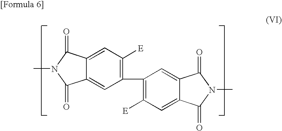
C1(C2=C([E])C=C3C(=C2)C(=O)N(C)C3=O)=C([E])C=C2C(=C1)C(=O)N(C)C2=O
